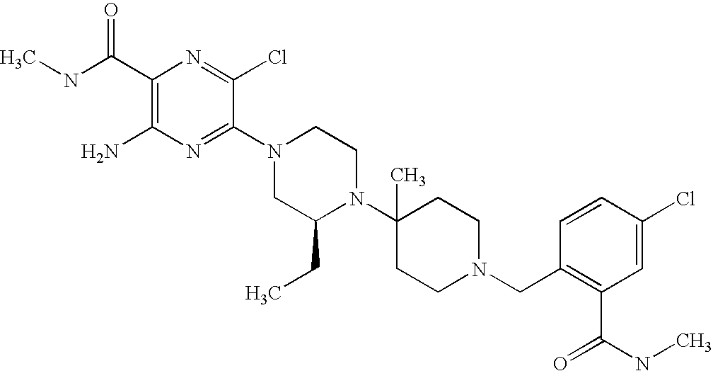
C1(C(NC)=O)=C(N)N=C(N2CC(CC)N(C3(C)CCN(CC4=C(C(NC)=O)C=C(Cl)C=C4)CC3)CC2)C(Cl)=N1
